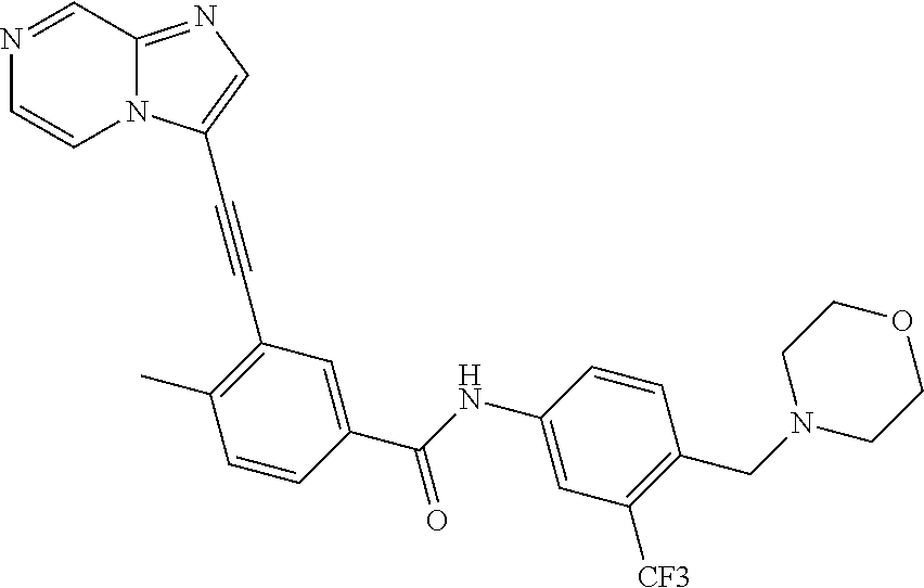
N1=CC2=NC=C(C#CC3=C(C)C=CC(C(=O)NC4=CC([CF3])=C(CN5CCOCC5)C=C4)=C3)N2C=C1
